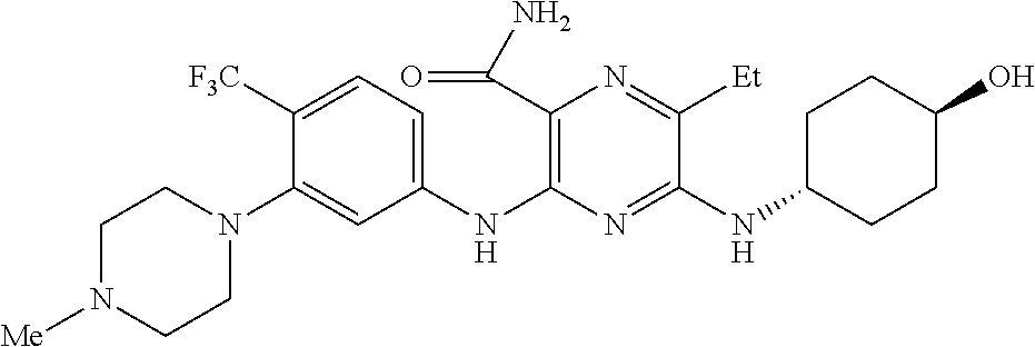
C1(NC2=C(C(N)=O)N=C([Et])C(NC3CCC(O)CC3)=N2)=CC=C([F3C])C(N2CCN([Me])CC2)=C1
